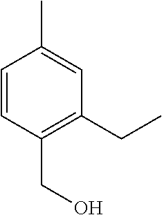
CC1=CC(CC)=C(CO)C=C1
